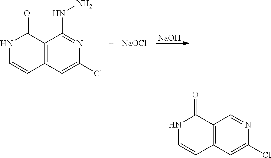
C12=C(C=C(Cl)N=C1NN)C=CNC2=O.[NaOCl].[NaOH].C12=C(C=C(Cl)N=C1)C=CNC2=O
